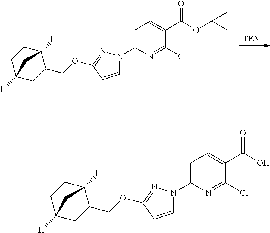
[TFA].C1=C(N2C=CC(OCC3C4([H])CCC([H])(C3)C4)=N2)N=C(Cl)C(C(=O)OC(C)(C)C)=C1.C1=C(N2C=CC(OCC3C4([H])CCC([H])(C3)C4)=N2)N=C(Cl)C(C(=O)O)=C1
